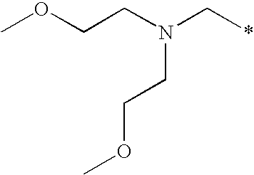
O(CCN(C*)CCOC)C
